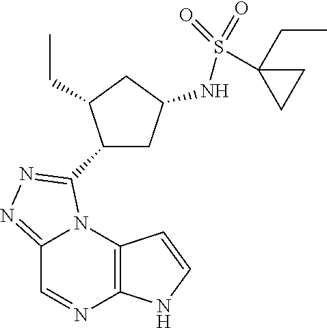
C12=C(N3C(=NN=C3C3CC(NS(=O)(=O)C4(CC)CC4)CC3CC)C=N1)C=CN2
